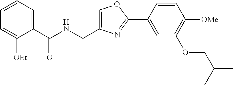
C1=C(CNC(C2=CC=CC=C2[OEt])=O)N=C(C2=CC(OCC(C)C)=C([OMe])C=C2)O1
